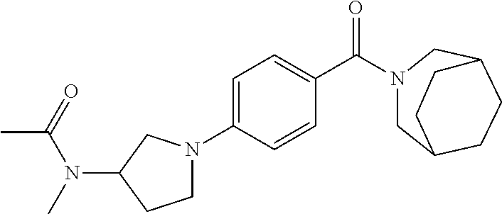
C1C2CCC(CN1C(C1=CC=C(N3CCC(N(C)C(=O)C)C3)C=C1)=O)CC2
